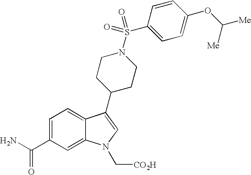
C1(C(N)=O)=CC=C2C(=C1)N(C[CO2H])C=C2C1CCN(S(=O)(C2=CC=C(OC([Me])[Me])C=C2)=O)CC1
